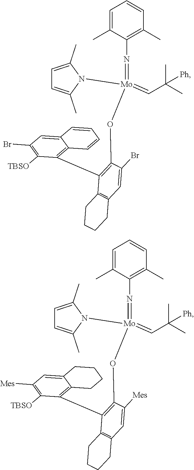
C1=C(C)C(N=[Mo](=CC(C)(C)[Ph])(N2C(C)=CC=C2C)OC2=C(C3=C4C(=CC(Br)=C3[TBSO])C=CC=C4)C3=C(C=C2Br)CCCC3)=C(C)C=C1.C1=C(C)C(N=[Mo](=CC(C)(C)[Ph])(N2C(C)=CC=C2C)OC2=C(C3=C4C(=CC([Mes])=C3[TBSO])CCCC4)C3=C(C=C2[Mes])CCCC3)=C(C)C=C1
